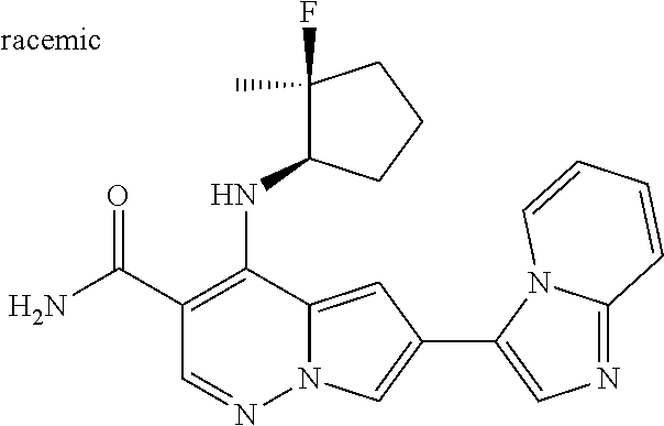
O=C(C1=C(NC2C(F)(C)CCC2)C2=CC(C3=CN=C4N3C=CC=C4)=CN2N=C1)N
